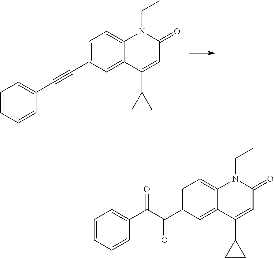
C(C1=CC=C2C(=C1)C(C1CC1)=CC(=O)N2CC)#CC1=CC=CC=C1.C(C1=CC=C2C(=C1)C(C1CC1)=CC(=O)N2CC)(=O)C(=O)C1=CC=CC=C1
